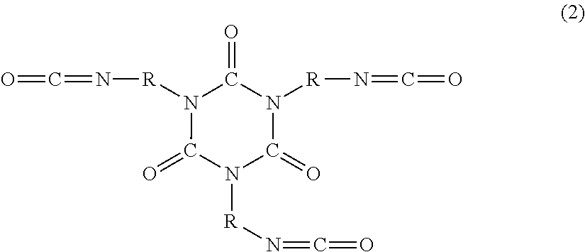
O=C=N[R]N1C(=O)N([R]N=C=O)C(=O)N([R]N=C=O)C1=O
